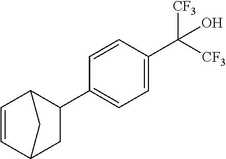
C1=CC2C(C3=CC=C(C([CF3])([CF3])O)C=C3)CC1C2
